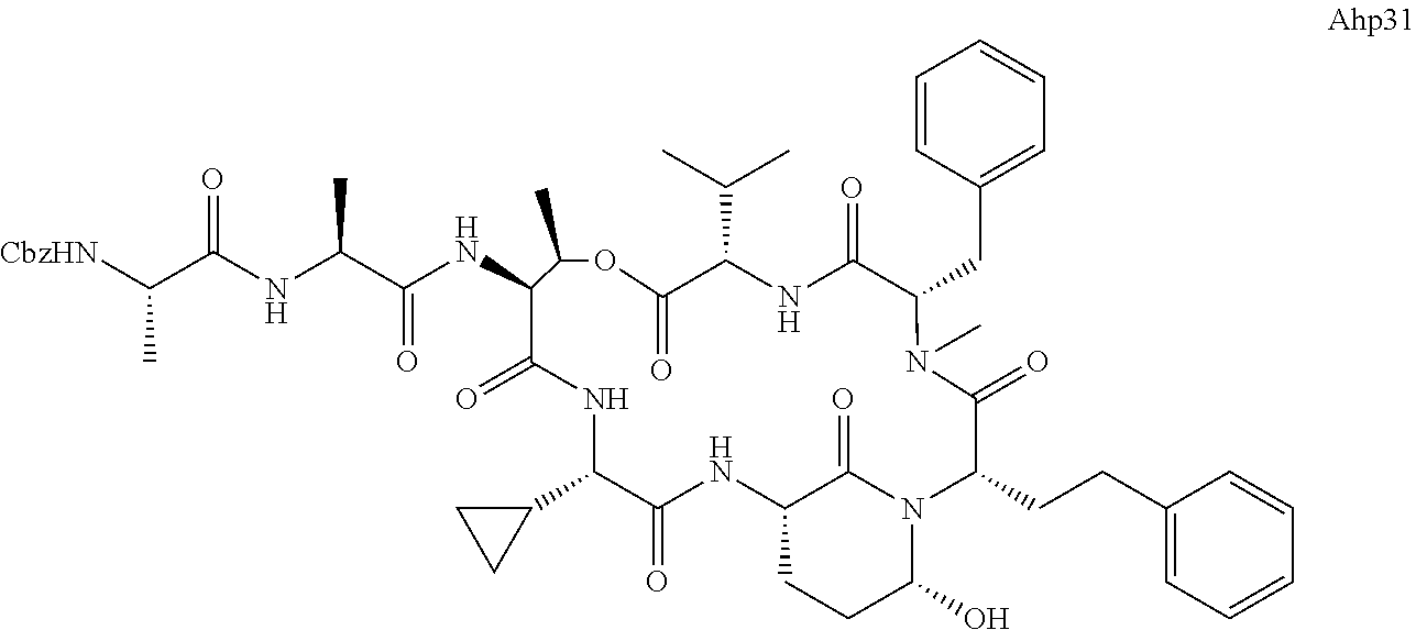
[CbzHN]C(C(NC(C(NC1C(=O)NC(C2CC2)C(=O)NC2CCC(O)N(C2=O)C(CCC2=CC=CC=C2)C(=O)N(C)C(CC2=CC=CC=C2)C(=O)NC(C(C)C)C(=O)OC1C)=O)C)=O)C
